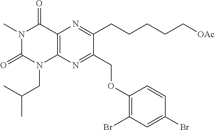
C12=C(N=C(COC3=C(Br)C=C(Br)C=C3)C(CCCCC[OAc])=N1)N(CC(C)C)C(=O)N(C)C2=O
